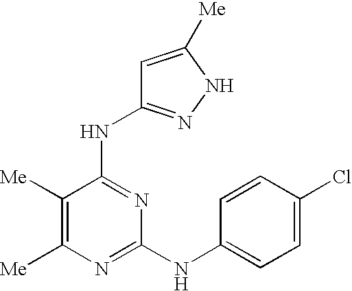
[Me]C1=C([Me])C(NC2=NNC([Me])=C2)=NC(NC2=CC=C(Cl)C=C2)=N1
